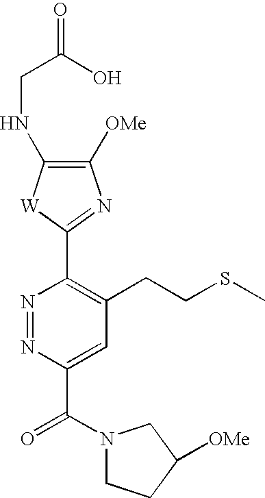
N1=NC(C(N2CCC([OMe])C2)=O)=CC(CCSC)=C1C1=NC([OMe])=C(NCC(=O)O)[W]1
